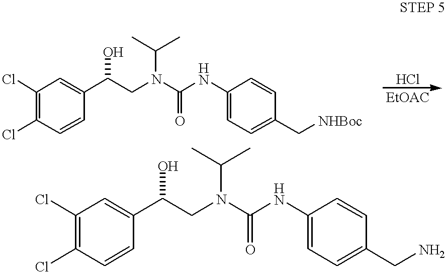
ClC1=C(Cl)C=CC(C(CN(C(NC2=CC=C(C[NHBoc])C=C2)=O)C(C)C)O)=C1.ClC1=C(Cl)C=CC(C(CN(C(NC2=CC=C(CN)C=C2)=O)C(C)C)O)=C1
